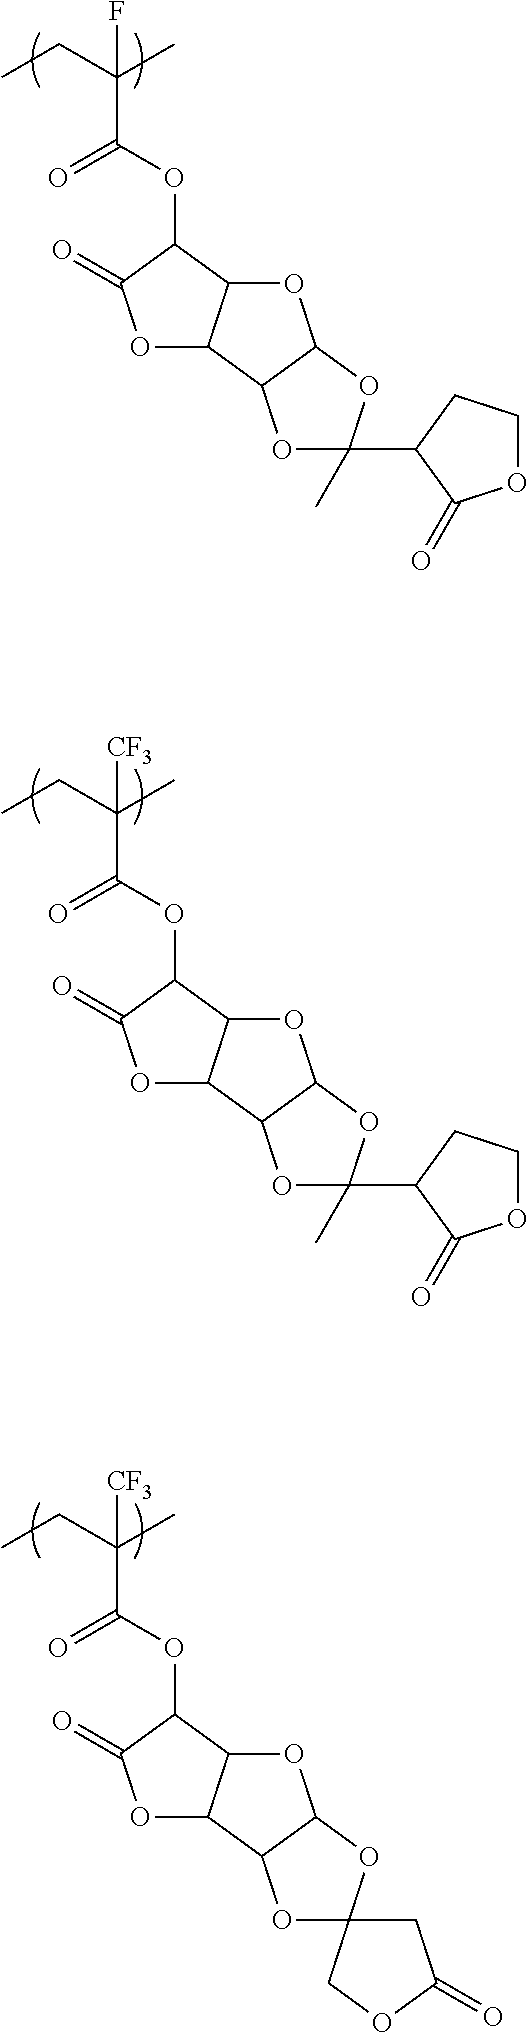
C(C(OC1C(=O)OC2C1OC1C2OC(C)(C2C(=O)OCC2)O1)=O)(CC)(C)F.C(C(OC1C(=O)OC2C1OC1C2OC(C)(C2C(=O)OCC2)O1)=O)(CC)(C)[CF3].C(C(OC1C(=O)OC2C1OC1C2OC2(O1)CC(=O)OC2)=O)(CC)(C)[CF3]
